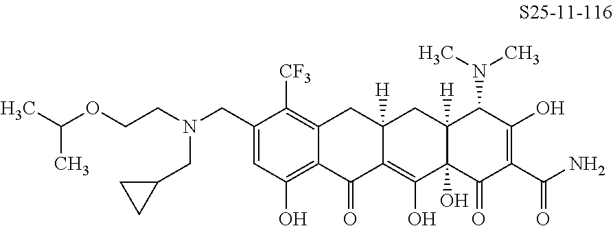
C1(CN(CC2CC2)CCOC(C)C)=CC(O)=C2C(=C1[CF3])CC1([H])C(=C(O)C3(O)C([H])(C1)C(N(C)C)C(O)=C(C(N)=O)C3=O)C2=O
